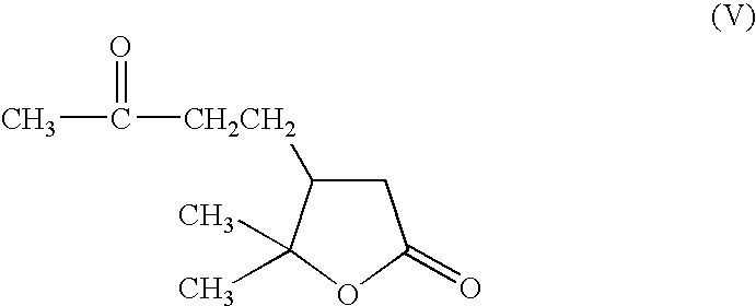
C1C([CH2CH2]C(C)=O)C(C)(C)OC1=O
